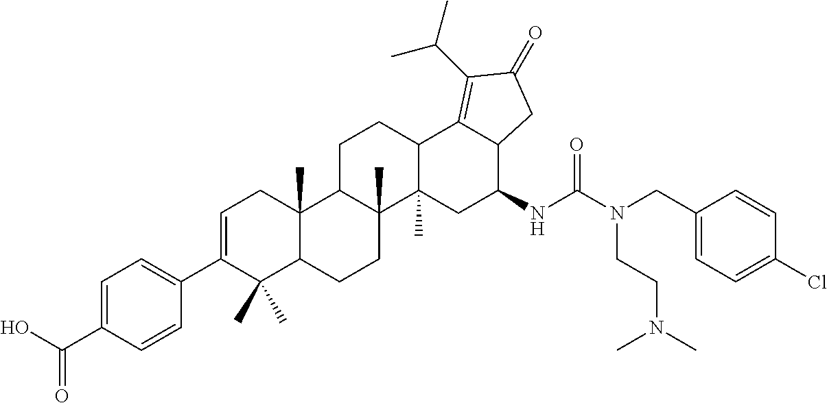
C1=C(C(O)=O)C=CC(C2=CCC3(C)C(C2(C)C)CCC2(C)C3CCC3C2(C)CC(NC(N(CC2=CC=C(Cl)C=C2)CCN(C)C)=O)C2C3=C(C(C)C)C(=O)C2)=C1
